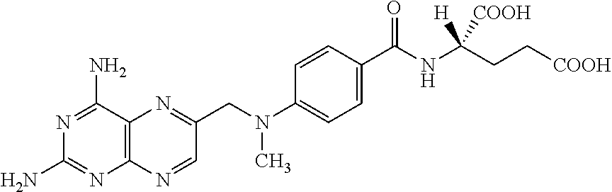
C12=C(C(N)=NC(N)=N1)N=C(CN(C1=CC=C(C(NC(CC[COOH])([H])[COOH])=O)C=C1)C)C=N2
